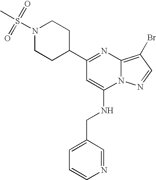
N1(S(C)(=O)=O)CCC(C2=NC3=C(Br)C=NN3C(NCC3=CC=CN=C3)=C2)CC1
